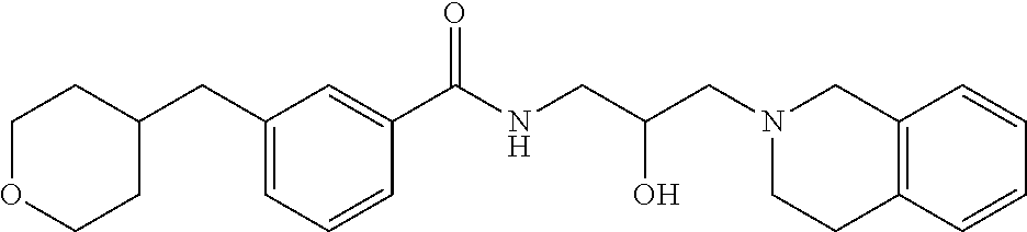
C1(CC2CCOCC2)=CC=CC(C(NCC(CN2CCC3=C(C2)C=CC=C3)O)=O)=C1
